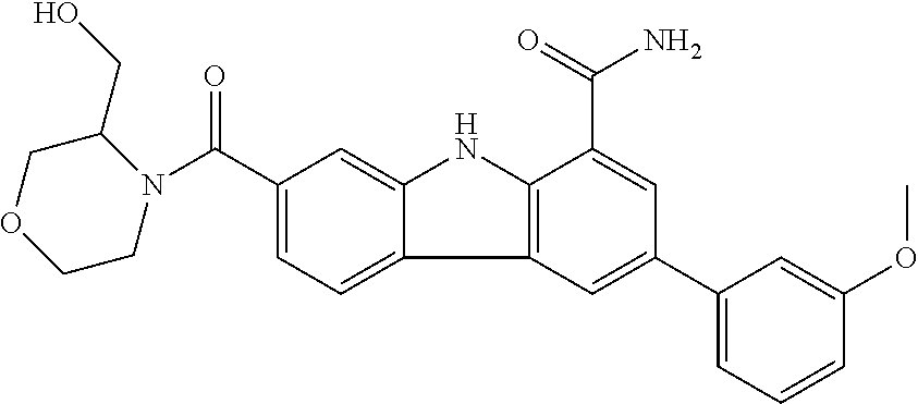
C1(C(=O)N2C(CO)COCC2)=CC=C2C(=C1)NC1=C2C=C(C2=CC=CC(OC)=C2)C=C1C(=O)N
